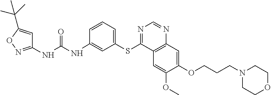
C1(NC(NC2=CC(SC3=NC=NC4=C3C=C(OC)C(OCCCN3CCOCC3)=C4)=CC=C2)=O)=NOC(C(C)(C)C)=C1
